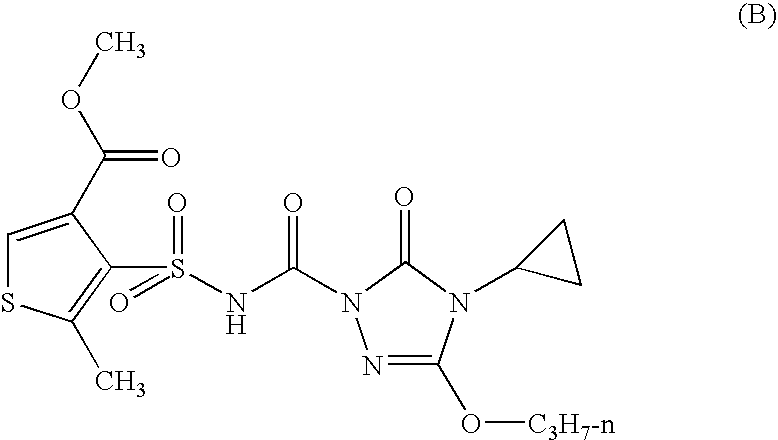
N1=C(O[C3H7-n])N(C2CC2)C(=O)N1C(=O)NS(C1=C(C)SC=C1C(OC)=O)(=O)=O
